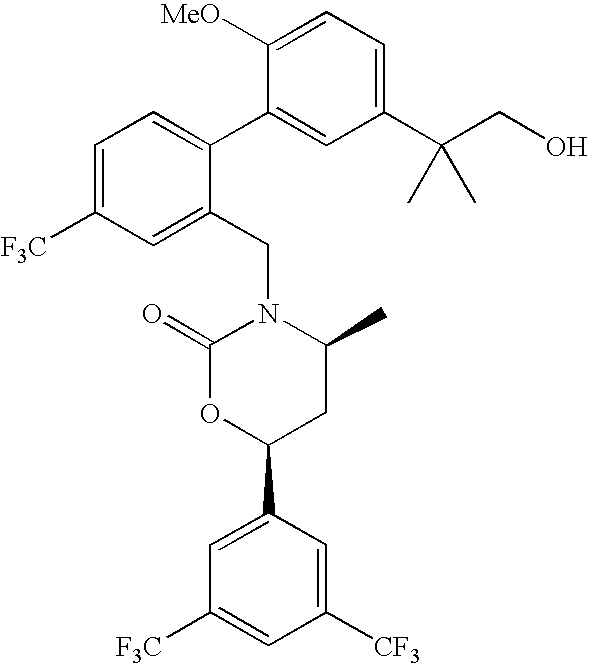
C1=C([F3C])C=C(CN2C(=O)OC(C3=CC([F3C])=CC([CF3])=C3)CC2C)C(C2=CC(C(CO)(C)C)=CC=C2[MeO])=C1
